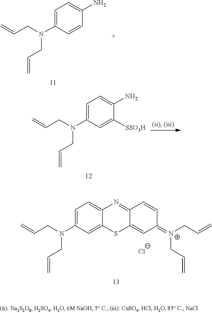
C1=C(N(CC=C)CC=C)C=CC(N)=C1.C1=C(N(CC=C)CC=C)C=C([SSO3H])C(N)=C1.C1=C(N(CC=C)CC=C)C=C2C(=C1)N=C1C(=CC(=[N+](CC=C)CC=C)C=C1)S2.[Cl-]
